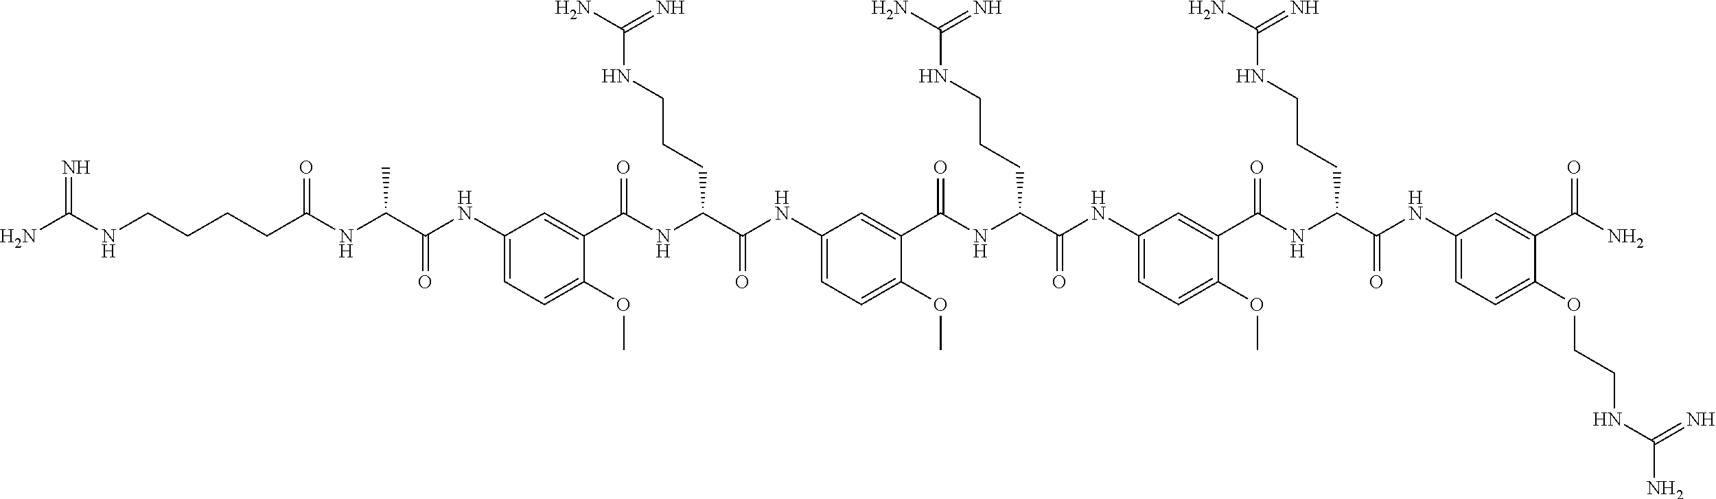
C1(NC(C(NC(CCCCNC(N)=N)=O)C)=O)=CC=C(OC)C(C(NC(C(NC2=CC=C(OC)C(C(NC(C(NC3=CC=C(OC)C(C(NC(C(NC4=CC=C(OCCNC(N)=N)C(C(N)=O)=C4)=O)CCCNC(N)=N)=O)=C3)=O)CCCNC(N)=N)=O)=C2)=O)CCCNC(N)=N)=O)=C1
